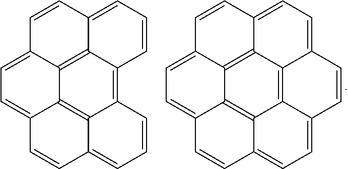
C12=C3C4=C5C6=C1C(=CC=C2)C=CC6=CC=C5C=CC4=CC=C3.C12=C3C4=C5C6=C1C1=CC=C2C=CC3=CC=C4C=CC5=CC=C6C=C1
